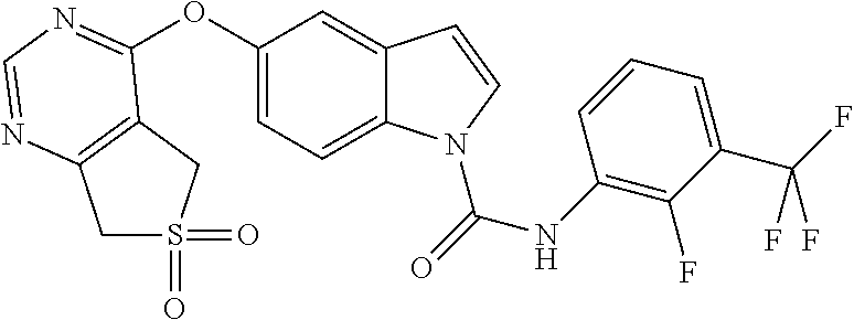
C1S(=O)(=O)CC2=C1N=CN=C2OC1=CC=C2C(=C1)C=CN2C(=O)NC1=C(F)C(C(F)(F)F)=CC=C1
